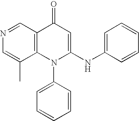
C1=C(C)C2=C(C=N1)C(=O)C=C(NC1=CC=CC=C1)N2C1=CC=CC=C1
